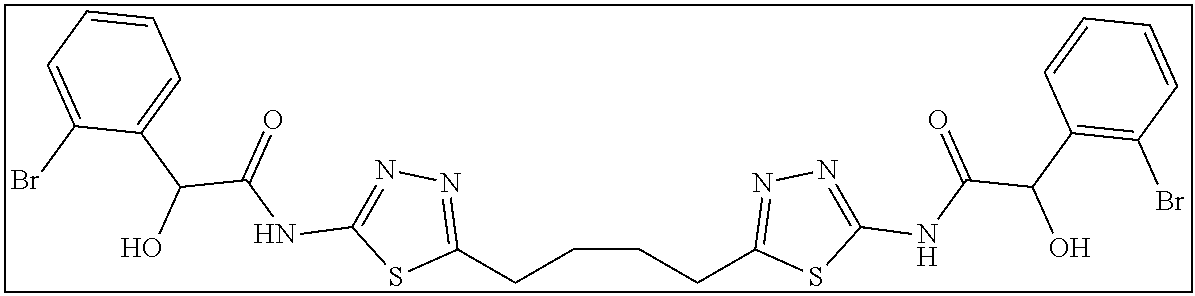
C1(CCCCC2=NN=C(NC(C(C3=C(Br)C=CC=C3)O)=O)S2)=NN=C(NC(C(O)C2=CC=CC=C2Br)=O)S1
